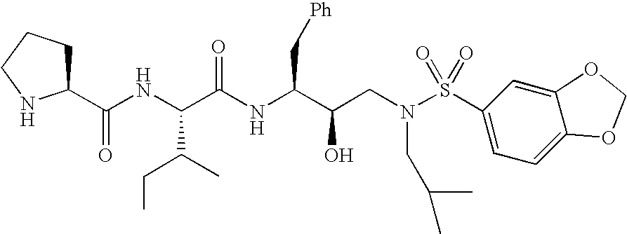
C1(C(NC(C(NC(C(CN(S(C2=CC=C3C(=C2)OCO3)(=O)=O)CC(C)C)O)C[Ph])=O)C(CC)C)=O)CCCN1
